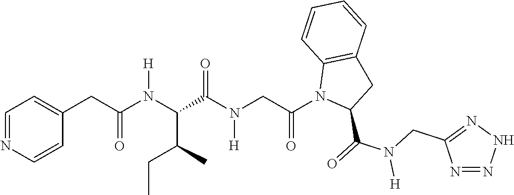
C1(CC(N(C(C(N(CC(N2C(C(=O)N(CC3=NNN=N3)[H])CC3=C2C=CC=C3)=O)[H])=O)C(C)CC)[H])=O)=CC=NC=C1
